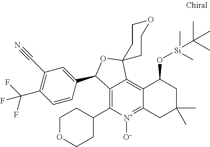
C12=C(C3CCOCC3)[N+]([O-])=C3C(=C1C1(OC2C2=CC(C#N)=C(C(F)(F)F)C=C2)CCOCC1)C(O[Si](C(C)(C)C)(C)C)CC(C)(C)C3
